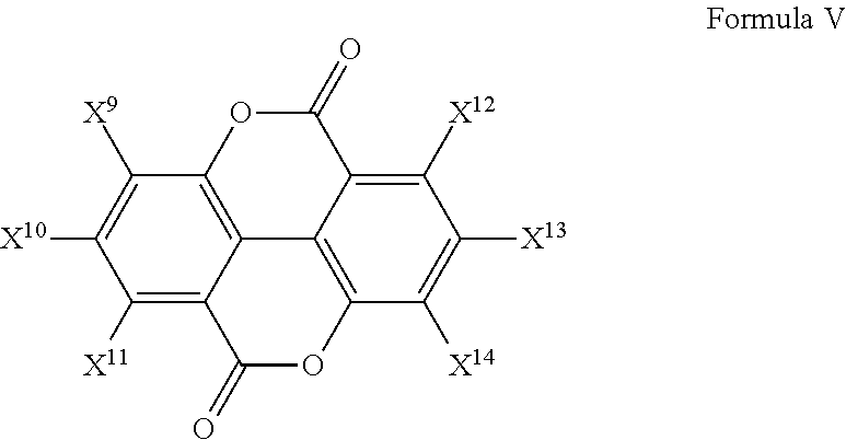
C1([X11])=C2C3=C(C([X9])=C1[X10])OC(=O)C1=C([X12])C([X13])=C([X14])C(=C31)OC2=O
